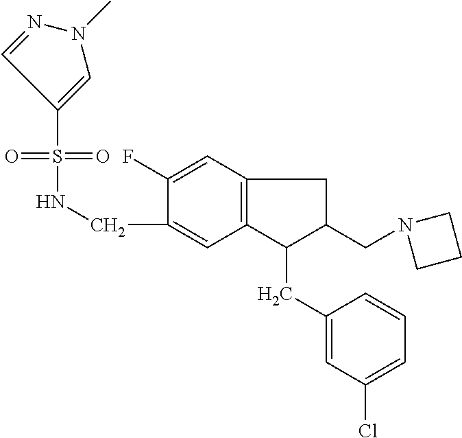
S(=O)(=O)(NCC1=CC2=C(C=C1F)CC(CN1CCC1)C2CC1=CC(Cl)=CC=C1)C1=CN(C)N=C1
